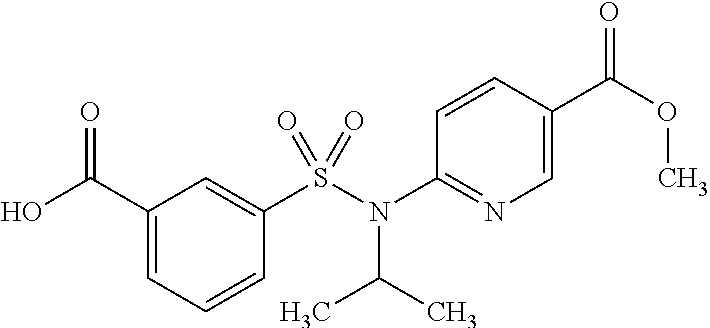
C1(C(=O)O)=CC=CC(S(=O)(N(C2=NC=C(C(=O)OC)C=C2)C(C)C)=O)=C1
